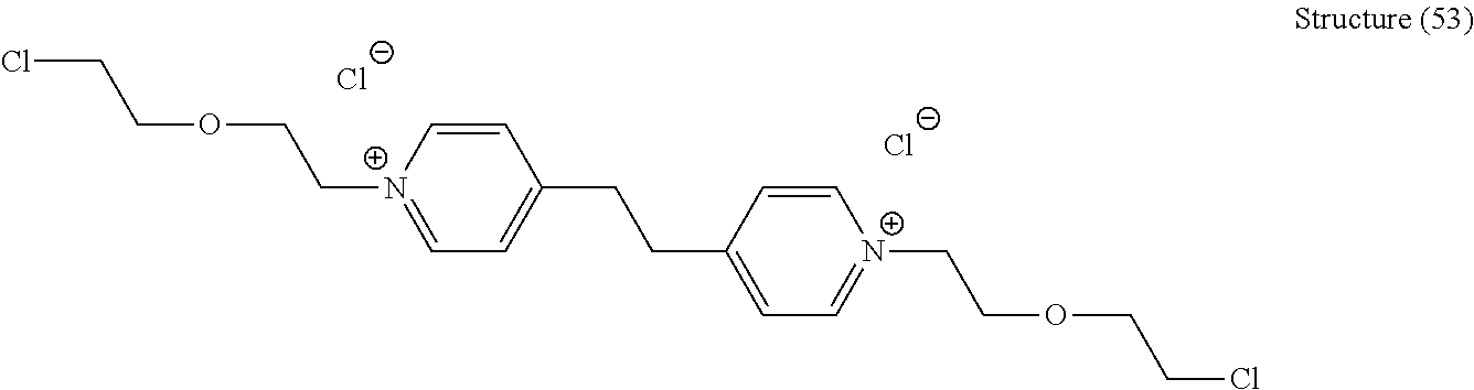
ClCCOCC[N+]1=CC=C(CCC2=CC=[N+](CCOCCCl)C=C2)C=C1.[Cl-].[Cl-]
